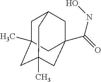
C1C2(C)CC3(C)CC(C(=O)NO)(CC1C3)C2
